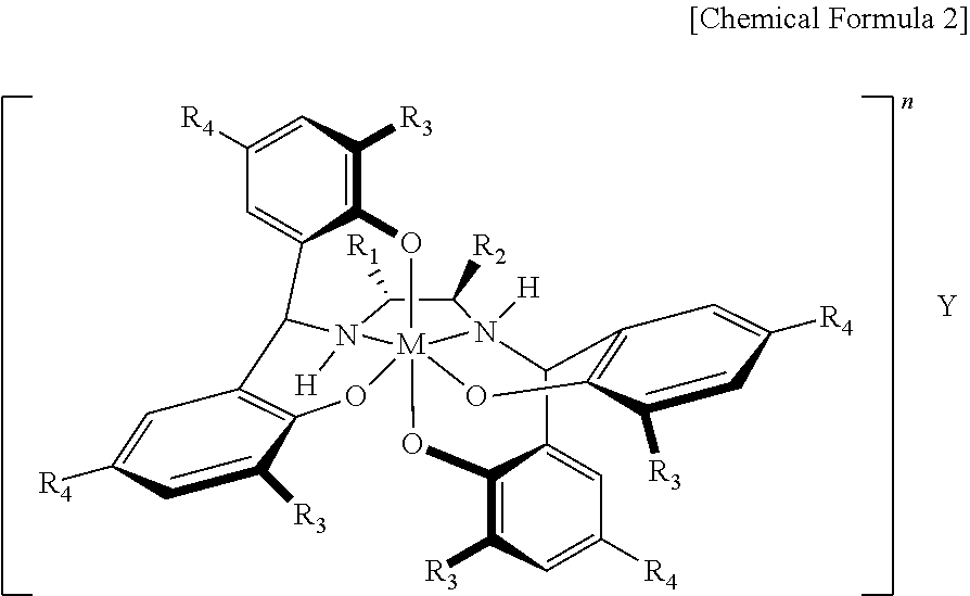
C1([R3])=CC([R4])=CC2=C1O[M]1345OC6=C([R3])C=C([R4])C=C6C2N1([H])C([R1])C([R2])N3([H])C(C1=CC([R4])=CC([R3])=C1O4)C1=C(C([R3])=CC([R4])=C1)O5.[Y]
